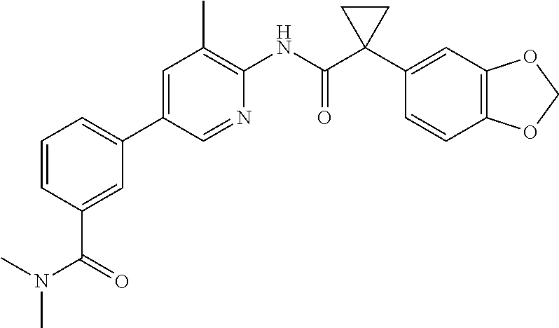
C1=C(C2=CC=CC(C(N(C)C)=O)=C2)C=NC(NC(C2(C3=CC4=C(C=C3)OCO4)CC2)=O)=C1C
